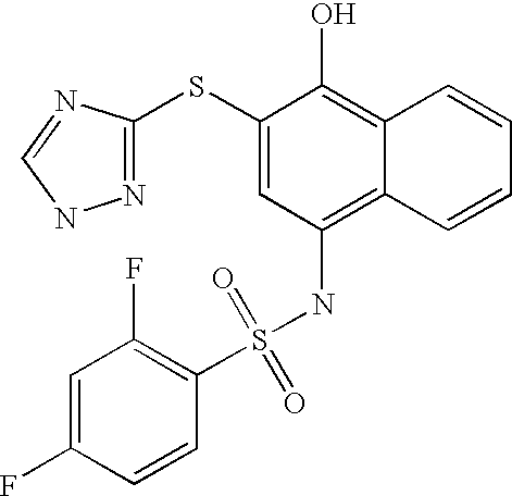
C1=C(F)C=CC(S(NC2=C3C(=C(O)C(SC4=NNC=N4)=C2)C=CC=C3)(=O)=O)=C1F
